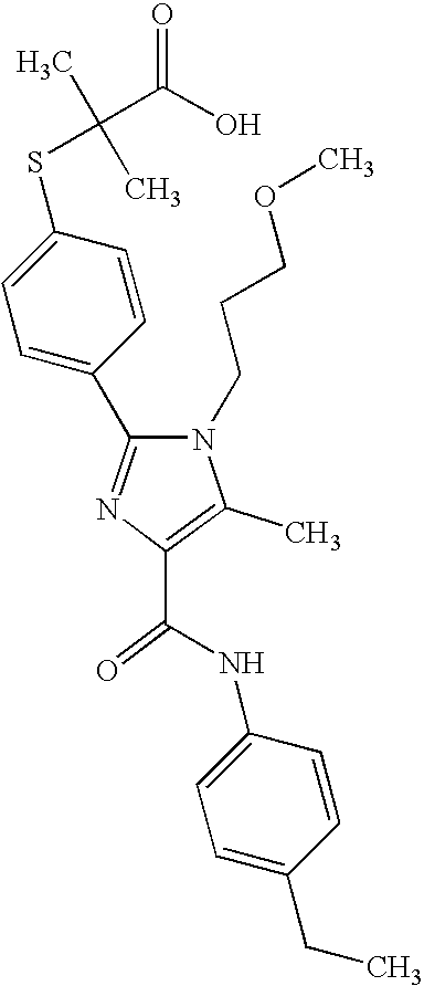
C(C1=C(C)N(CCCOC)C(C2=CC=C(SC(C)(C)C(O)=O)C=C2)=N1)(=O)NC1=CC=C(CC)C=C1
